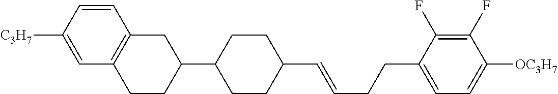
C1CC(C2CCC3=C(C=CC([C3H7])=C3)C2)CCC1C=CCCC1=CC=C([OC3H7])C(F)=C1F
